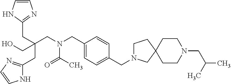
C1=CNC(CC(CC2=NC=CN2)(CN(CC2=CC=C(CN3CCC4(C3)CCN(CC(C)C)CC4)C=C2)C(C)=O)CO)=N1
